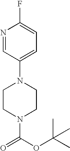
N1=CC(N2CCN(C(OC(C)(C)C)=O)CC2)=CC=C1F
